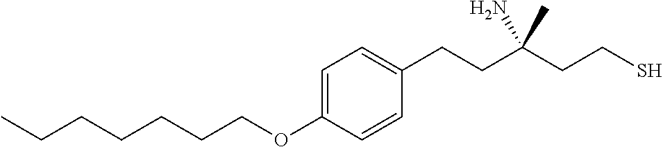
CCCCCCCOC1=CC=C(CCC(CCS)(N)C)C=C1
